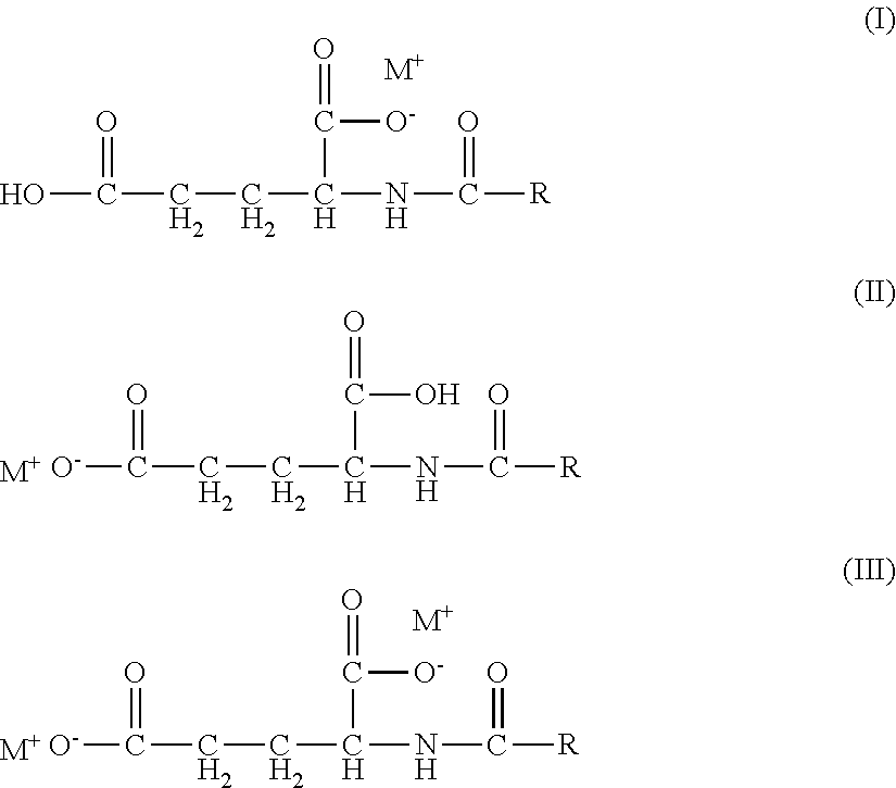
OC(CCC(NC([R])=O)C([O-])=O)=O.[M+].[O-]C(CCC(NC([R])=O)C(O)=O)=O.[M+].[O-]C(CCC(NC([R])=O)C([O-])=O)=O.[M+].[M+]
